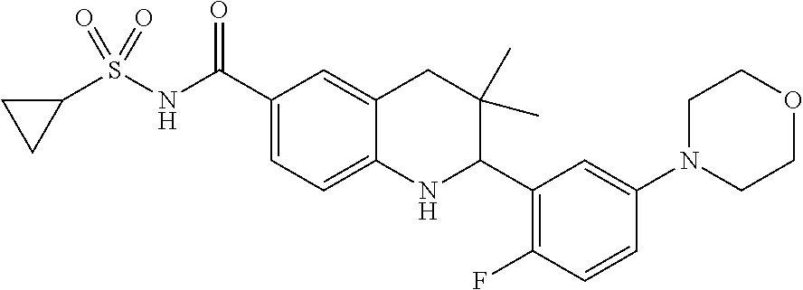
S(=O)(C1CC1)(=O)NC(C1=CC=C2C(=C1)CC(C)(C)C(C1=C(F)C=CC(N3CCOCC3)=C1)N2)=O
